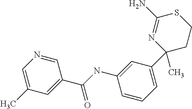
C1=NC=C(C)C=C1C(NC1=CC(C2(C)CCSC(N)=N2)=CC=C1)=O
